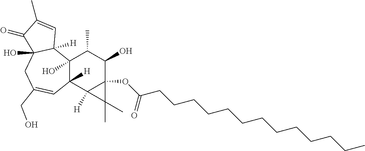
C12(O)C([H])(C3([H])C(OC(CCCCCCCCCCCCC)=O)(C(O)C1C)C3(C)C)C=C(CO)CC1(O)C2([H])C=C(C)C1=O
